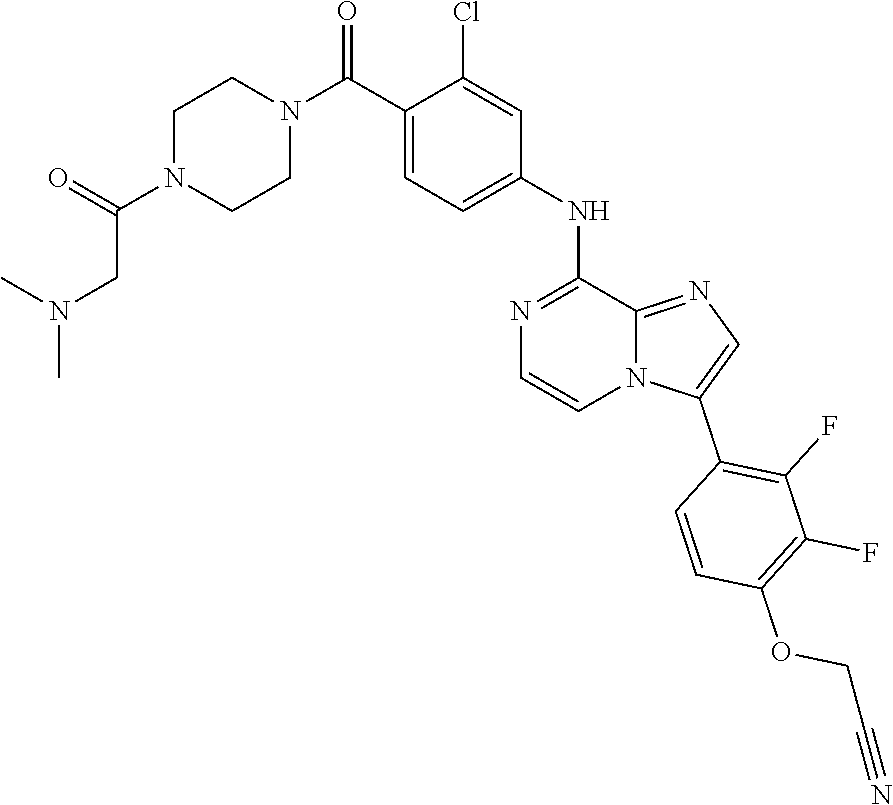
C1=C(C(N2CCN(C(CN(C)C)=O)CC2)=O)C(Cl)=CC(NC2=NC=CN3C2=NC=C3C2=C(F)C(F)=C(OCC#N)C=C2)=C1
